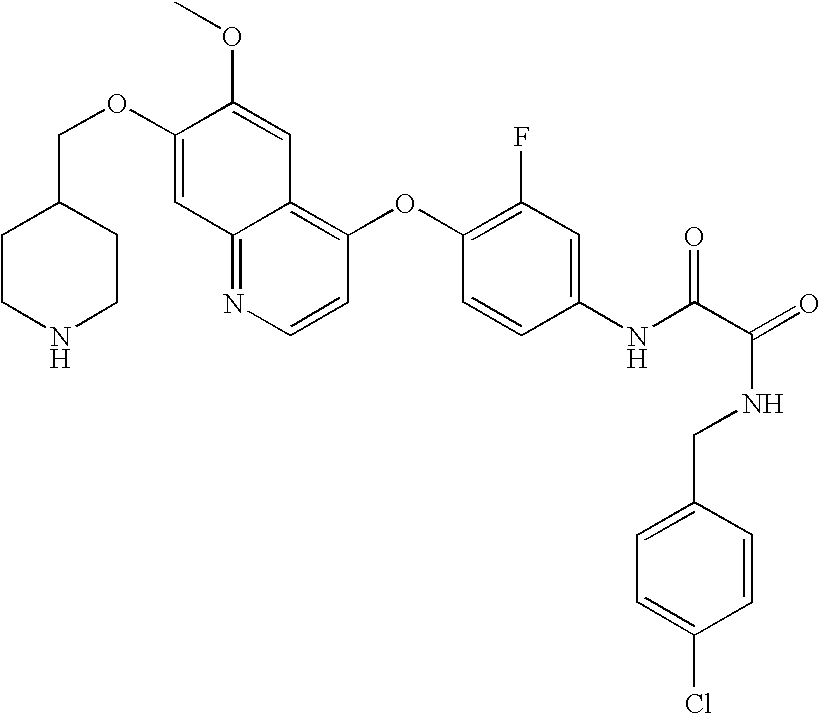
C(OC1=CC2=NC=CC(OC3=C(F)C=C(NC(C(NCC4=CC=C(Cl)C=C4)=O)=O)C=C3)=C2C=C1OC)C1CCNCC1
